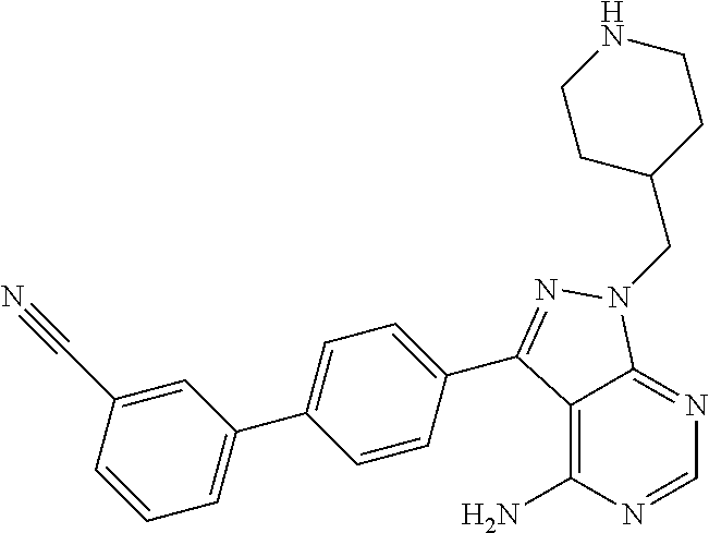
C1=NC(N)=C2C(=N1)N(CC1CCNCC1)N=C2C1=CC=C(C2=CC=CC(C#N)=C2)C=C1
